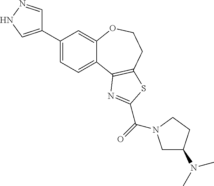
C1(C2=CNN=C2)=CC=C2C(=C1)OCCC1=C2N=C(C(=O)N2CC(N(C)C)CC2)S1
